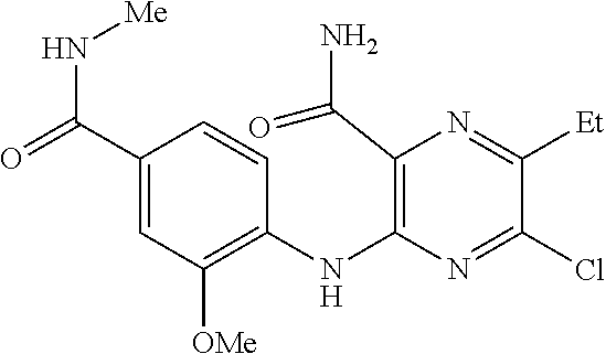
C1(NC2=C(C(N)=O)N=C([Et])C(Cl)=N2)=C([OMe])C=C(C(=O)N[Me])C=C1
